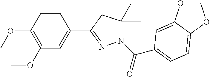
C1=CC(OC)=C(OC)C=C1C1=NN(C(=O)C2=CC=C3C(=C2)OCO3)C(C)(C)C1
